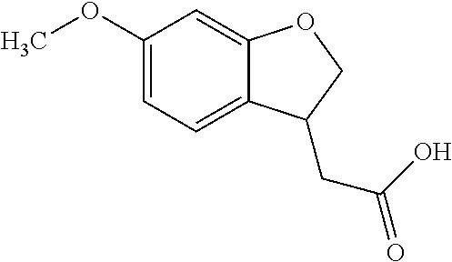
C1(OC)=CC=C2C(=C1)OCC2CC(O)=O
